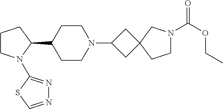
C1CN(C2=NN=CS2)C(C2CCN(C3CC4(C3)CCN(C(OCC)=O)C4)CC2)C1
